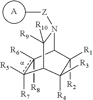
[A].[R8]c1([R6])c([R7])([R5])C2C([R9])([R10])N([Z]C)C1C([R1])([R2])C2([R3])[R4]
